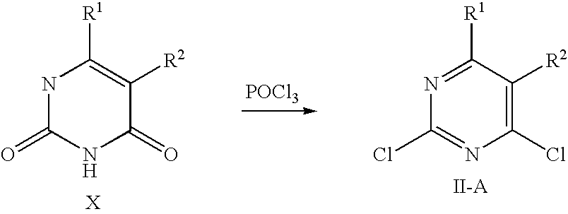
[POCl3].N1=C([R1])C([R2])=C(Cl)N=C1Cl.N1C(=O)NC(=O)C([R2])=C1[R1]
